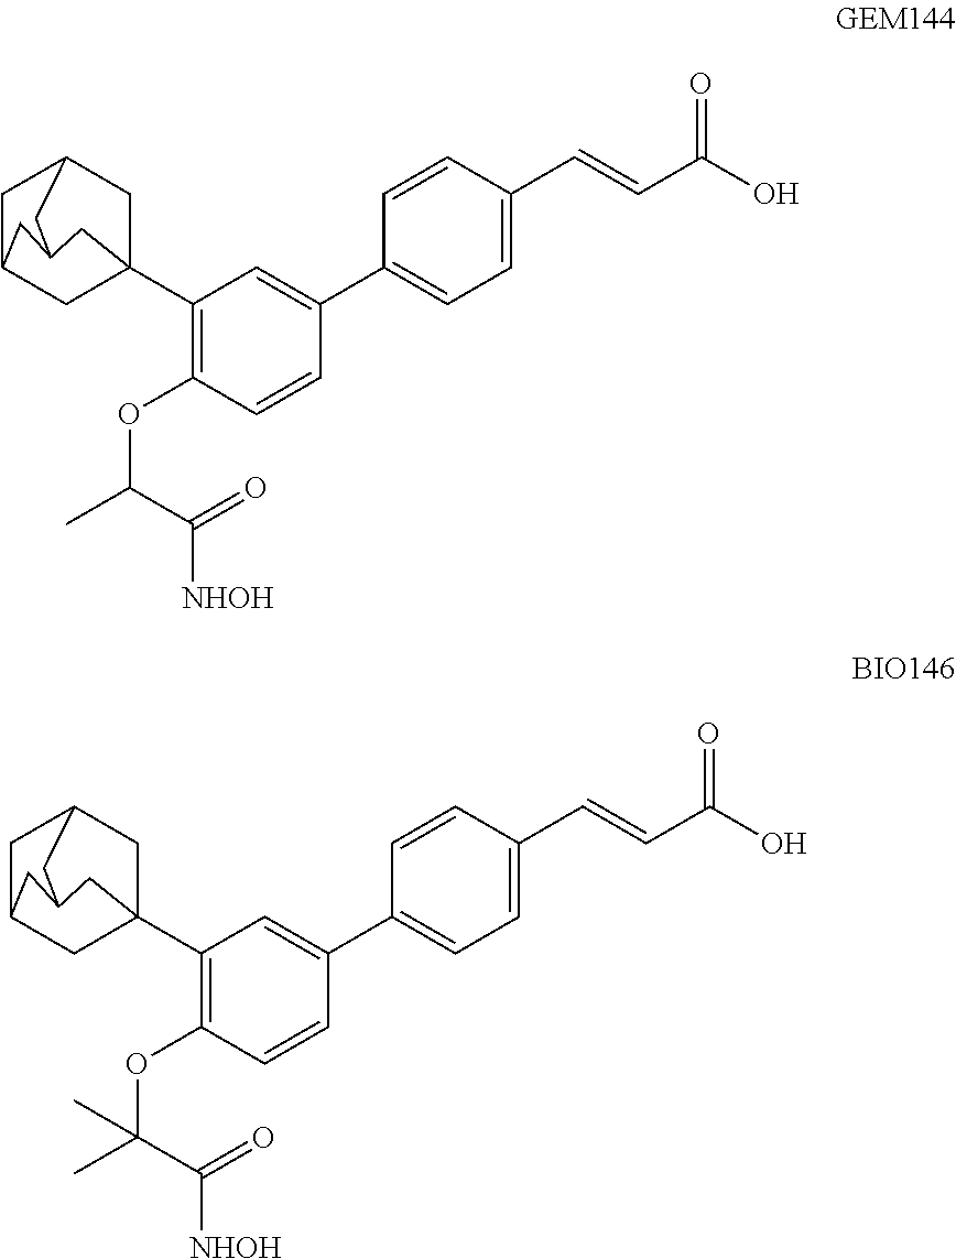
C1C2CC3(C4=C(OC(C)C(=O)[NHOH])C=CC(C5=CC=C(C=CC(O)=O)C=C5)=C4)CC1CC(C2)C3.C1C2CC3(C4=C(OC(C)(C(=O)[NHOH])C)C=CC(C5=CC=C(C=CC(O)=O)C=C5)=C4)CC1CC(C2)C3
